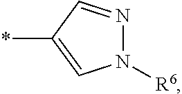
N1([R6])N=CC(*)=C1
